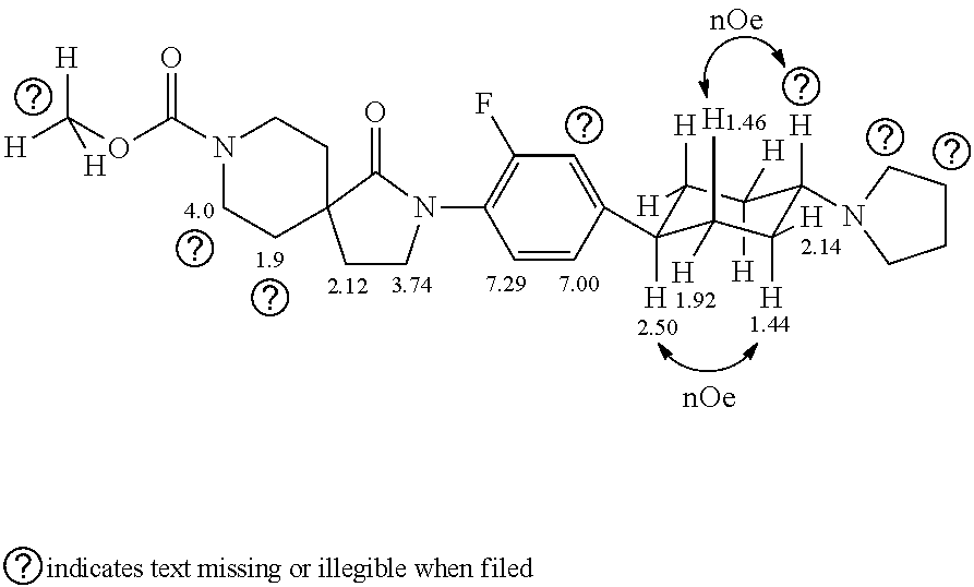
C1([H])([H])C([H])([H])C(C2=CC(F)=C(N3CCC4(CCN(C(OC([H])([H])[H])=O)CC4)C3=O)C=C2)([H])C([H])([H])C([H])([H])C1([H])N1CCCC1
